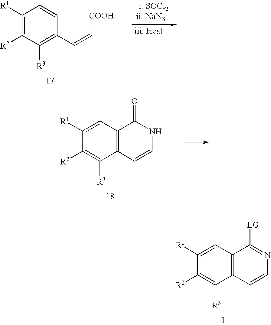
C1([R1])=CC2=C(C([R3])=C1[R2])C=CN=C2[LG].C1([R1])=CC2=C(C([R3])=C1[R2])C=CNC2=O.C1([R1])=C([R2])C([R3])=C(C=C[COOH])C=C1
